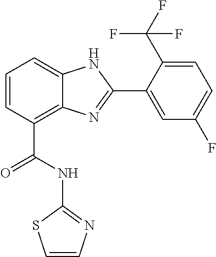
C1=CC(C(=O)NC2=NC=CS2)=C2C(=C1)NC(C1=CC(F)=CC=C1C(F)(F)F)=N2
